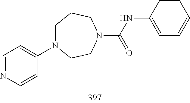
C1=NC=CC(N2CCCN(C(=O)NC3=CC=CC=C3)CC2)=C1
